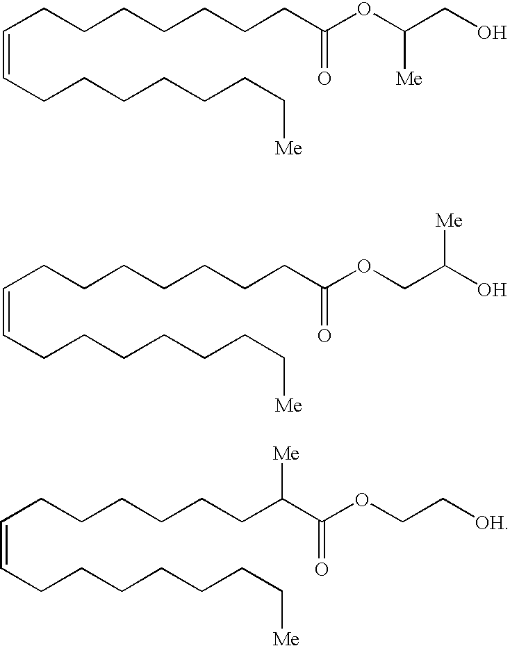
C(CCCCCCCC(OC(CO)[Me])=O)=CCCCCCCC[Me].C(CCCCCCCC(OCC(O)[Me])=O)=CCCCCCCC[Me].C(CCCCCCC(C(OCC[OH])=O)[Me])=CCCCCCCC[Me]
